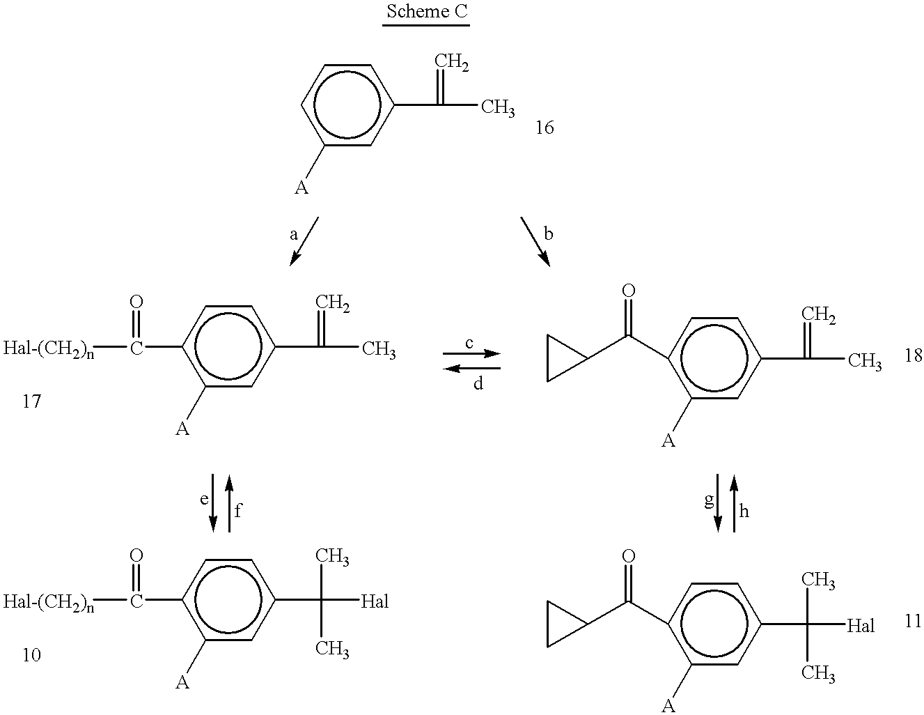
c1([A])cc(C(C)=C)ccc1C([Hal-(CH2)n])=O.c1([A])cc(C(C)=C)ccc1.c1([A])cc(C(C)=C)ccc1C(C1CC1)=O.c1([A])cc(C([Hal])(C)C)ccc1C([Hal-(CH2)n])=O.c1([A])cc(C([Hal])(C)C)ccc1C(C1CC1)=O
